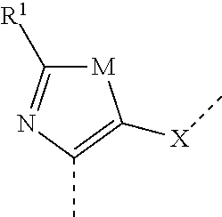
[M]1C([R1])=NC(C)=C1[X]C
